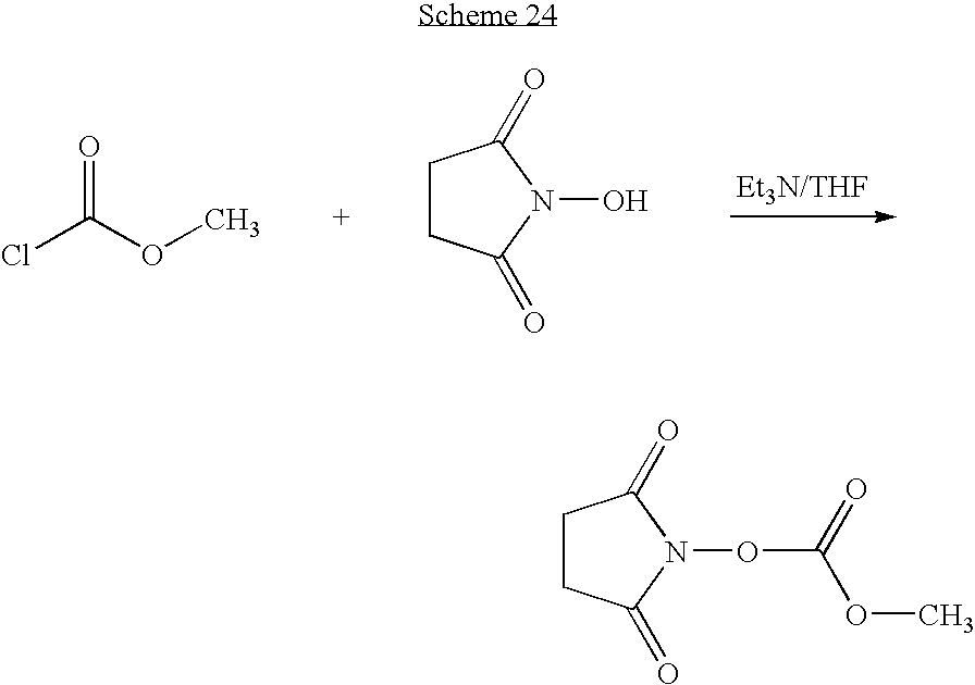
ClC(OC)=O.C1CC(=O)N(O)C1=O.C1CC(=O)N(OC(=O)OC)C1=O
